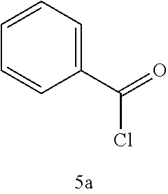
C1(C(=O)Cl)=CC=CC=C1
